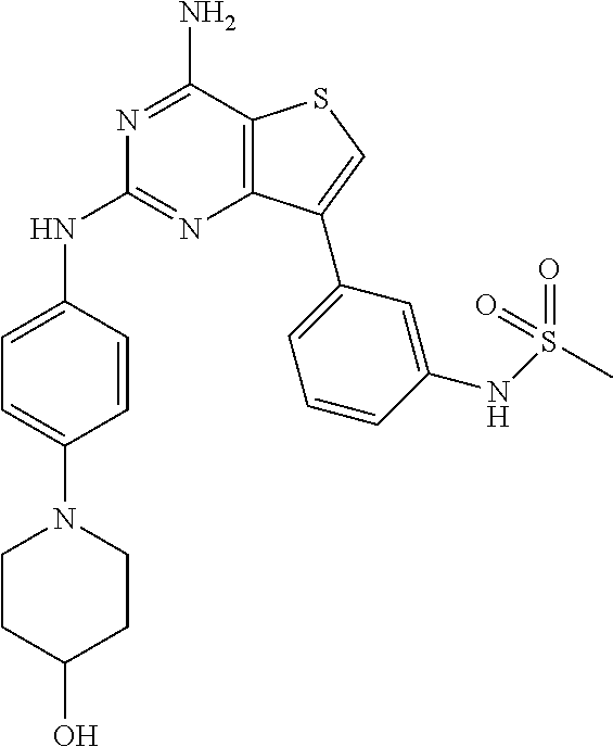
N1=C(N)C2=C(N=C1NC1=CC=C(N3CCC(O)CC3)C=C1)C(C1=CC=CC(NS(=O)(=O)C)=C1)=CS2
